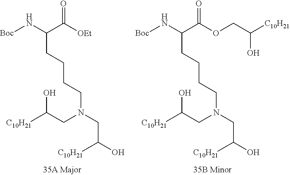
[Boc]NC(CCCCN(CC(O)[C10H21])CC([C10H21])O)C([OEt])=O.[Boc]NC(CCCCN(CC(O)[C10H21])CC([C10H21])O)C(OCC([C10H21])O)=O
